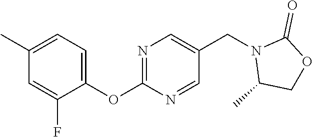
C1(C)=CC=C(OC2=NC=C(CN3C(C)COC3=O)C=N2)C(F)=C1
